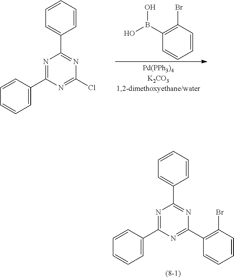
C1(B(O)O)=C(Br)C=CC=C1.N1=C(C2=CC=CC=C2)N=C(Cl)N=C1C1=CC=CC=C1.N1=C(C2=CC=CC=C2)N=C(C2=C(Br)C=CC=C2)N=C1C1=CC=CC=C1
